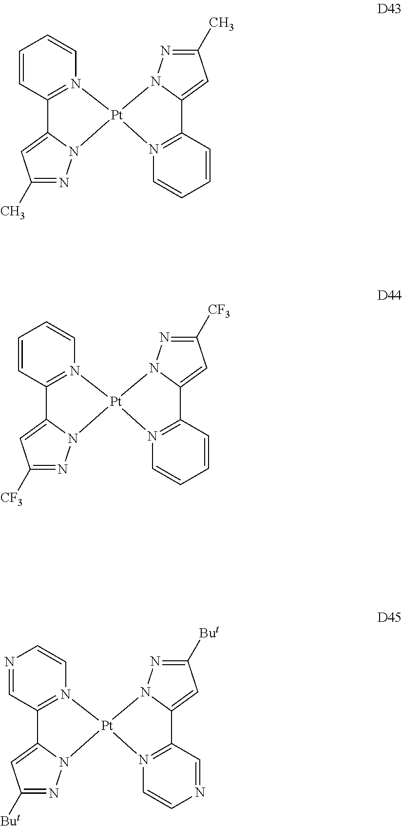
C1=CC2=N(C=C1)[Pt]1(N3C2=CC(C)=N3)N2=C(C=CC=C2)C2=CC(C)=NN21.C1=CC2=N(C=C1)[Pt]1(N3C2=CC([CF3])=N3)N2=C(C=CC=C2)C2=CC([CF3])=NN21.N1=CC2=N(C=C1)[Pt]1(N3C2=CC([But])=N3)N2=C(C=NC=C2)C2=CC([But])=NN21
